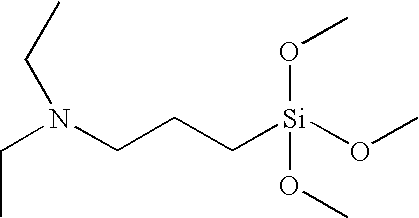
N(CCC[Si](OC)(OC)OC)(CC)CC
